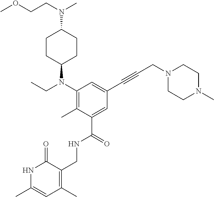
C1=C(C)NC(=O)C(CNC(C2=CC(C#CCN3CCN(C)CC3)=CC(N(CC)C3CCC(N(CCOC)C)CC3)=C2C)=O)=C1C
